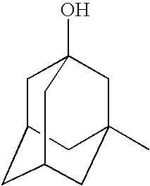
C1C2CC3CC(C)(CC1(O)C3)C2
